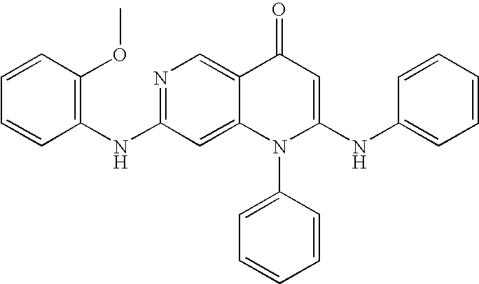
N(C1=NC=C2C(=C1)N(C1=CC=CC=C1)C(NC1=CC=CC=C1)=CC2=O)C1=C(OC)C=CC=C1
